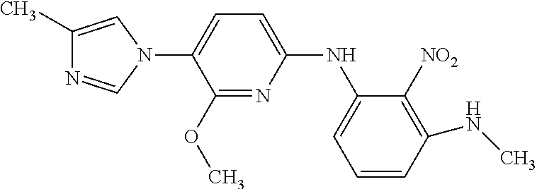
C1(OC)=NC(NC2=CC=CC(NC)=C2[NO2])=CC=C1N1C=C(C)N=C1
